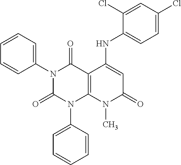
C1(N2C(=O)N(C3=CC=CC=C3)C3=C(C2=O)C(NC2=CC=C(Cl)C=C2Cl)=CC(=O)N3C)=CC=CC=C1
